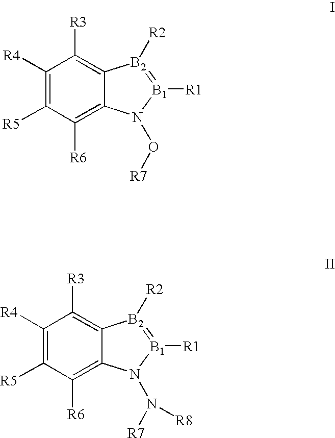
C1([R4])=C([R5])C([R6])=C2C(=C1[R3])[B2]([R2])=[B1]([R1])N2O[R7].C1([R4])=C([R5])C([R6])=C2C(=C1[R3])[B2]([R2])=[B1]([R1])N2N([R7])[R8]
